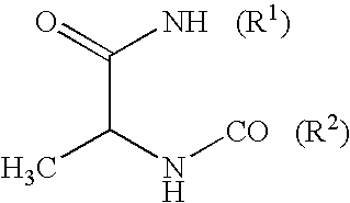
C(C(N[CO])C)(=O)N.[(R1)]
